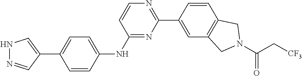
N1N=CC(C2=CC=C(NC3=NC(C4=CC5=C(C=C4)CN(C(C[CF3])=O)C5)=NC=C3)C=C2)=C1
